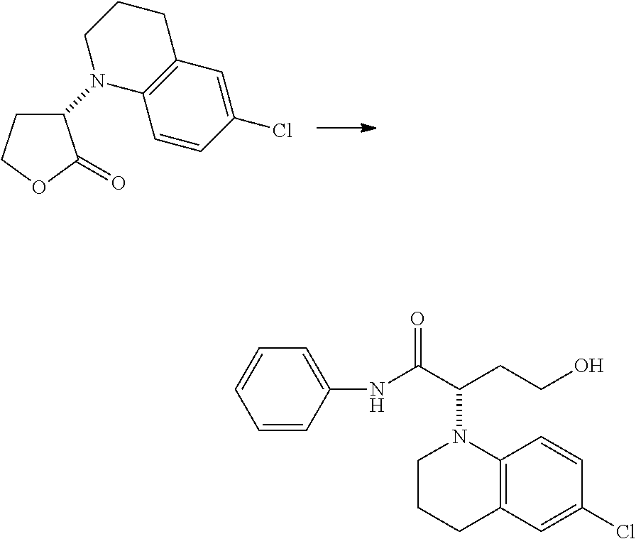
C1(N2C3=C(CCC2)C=C(Cl)C=C3)CCOC1=O.C1=CC=CC(NC(C(CCO)N2C3=C(CCC2)C=C(Cl)C=C3)=O)=C1
